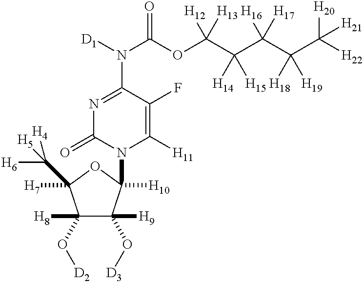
N1=C(N([D1])C(OC(C(C(C(C([H22])([H20])[H21])([H18])[H19])([H16])[H17])([H14])[H15])([H12])[H13])=O)C(F)=C([H11])N(C2([H10])C([H9])(O[D3])C([H8])(O[D2])C([H7])(C([H5])([H6])[H4])O2)C1=O
